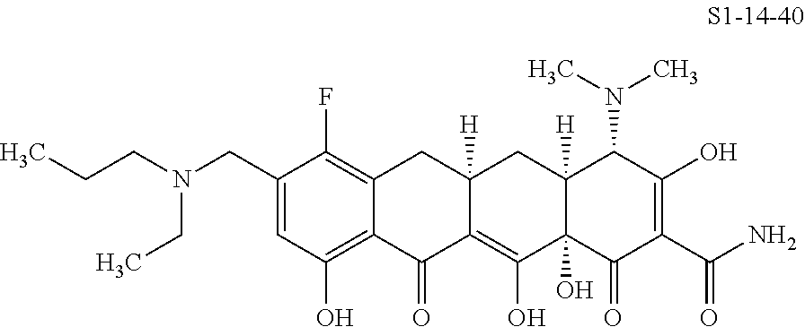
C1(CN(CCC)CC)=CC(O)=C2C(=C1F)CC1([H])C(=C(O)C3(O)C([H])(C1)C(N(C)C)C(O)=C(C(N)=O)C3=O)C2=O
